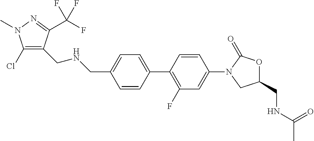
C(C1=CC=C(C2=C(F)C=C(N3CC(CNC(C)=O)OC3=O)C=C2)C=C1)NCC1=C(Cl)N(C)N=C1C(F)(F)F
